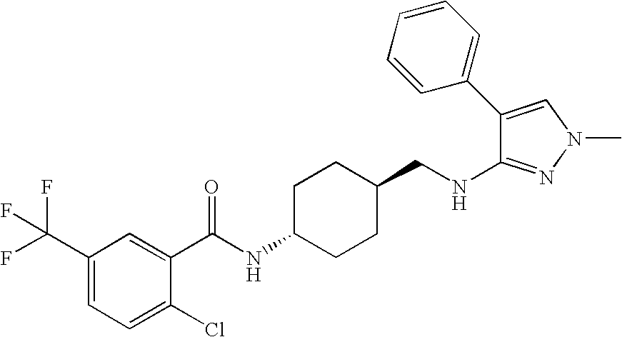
C1(C2=CC=CC=C2)=CN(C)N=C1NCC1CCC(NC(=O)C2=CC(C(F)(F)F)=CC=C2Cl)CC1
